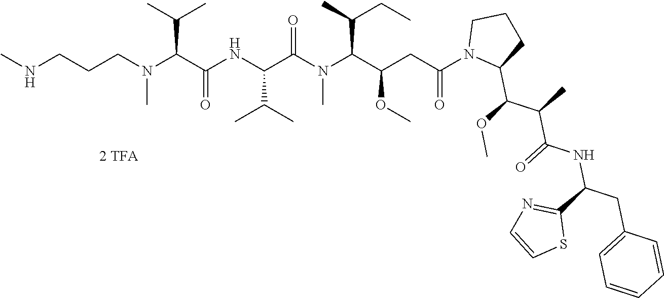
C(CCN(C(C(C)C)C(NC(C(=O)N(C(C(C)CC)C(CC(N1C(C(OC)C(C)C(=O)NC(CC2=CC=CC=C2)C2=NC=CS2)CCC1)=O)OC)C)C(C)C)=O)C)NC
